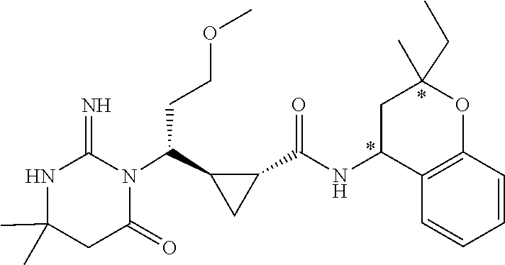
C1(C)(C)NC(=N)N(C(C2CC2C(NC2C3=C(OC(C)(CC)C2)C=CC=C3)=O)CCOC)C(=O)C1
